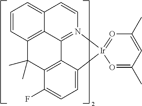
C12=CC=CC3=C1C1=N(C=C2)[Ir]2(=OC(C)=CC(C)=O2)C2=CC=C(F)C(=C12)C3(C)C
